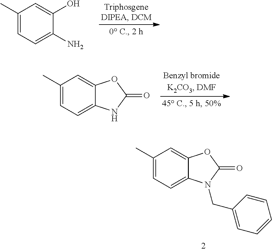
C1(C)=CC=C(N)C(O)=C1.C1(C)=CC=C2C(=C1)OC(=O)N2.C1(C)=CC=C2C(=C1)OC(=O)N2CC1=CC=CC=C1
